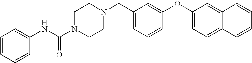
C1=CC=CC(NC(N2CCN(CC3=CC=CC(OC4=CC=C5C(=C4)C=CC=C5)=C3)CC2)=O)=C1
